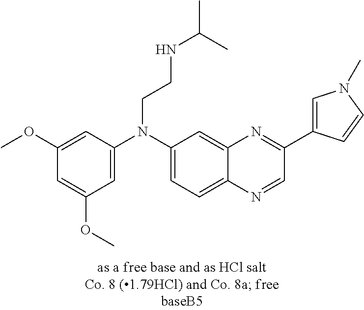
C1(OC)=CC(N(C2=CC=C3C(=C2)N=C(C2=CN(C)C=C2)C=N3)CCNC(C)C)=CC(OC)=C1
